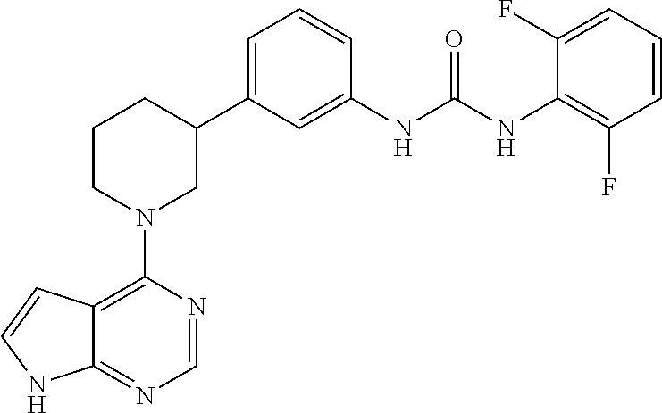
C12=C(N3CC(C4=CC=CC(NC(NC5=C(F)C=CC=C5F)=O)=C4)CCC3)N=CN=C1NC=C2
